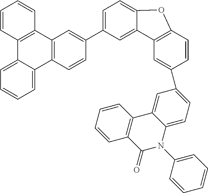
C1=CC2=C(C=C1)C1=C(C3=CC=CC=C23)C=CC(C2=CC=C3C(=C2)C2=C(C=CC(C4=CC=C5C(=C4)C4=C(C(=O)N5C5=CC=CC=C5)C=CC=C4)=C2)O3)=C1
